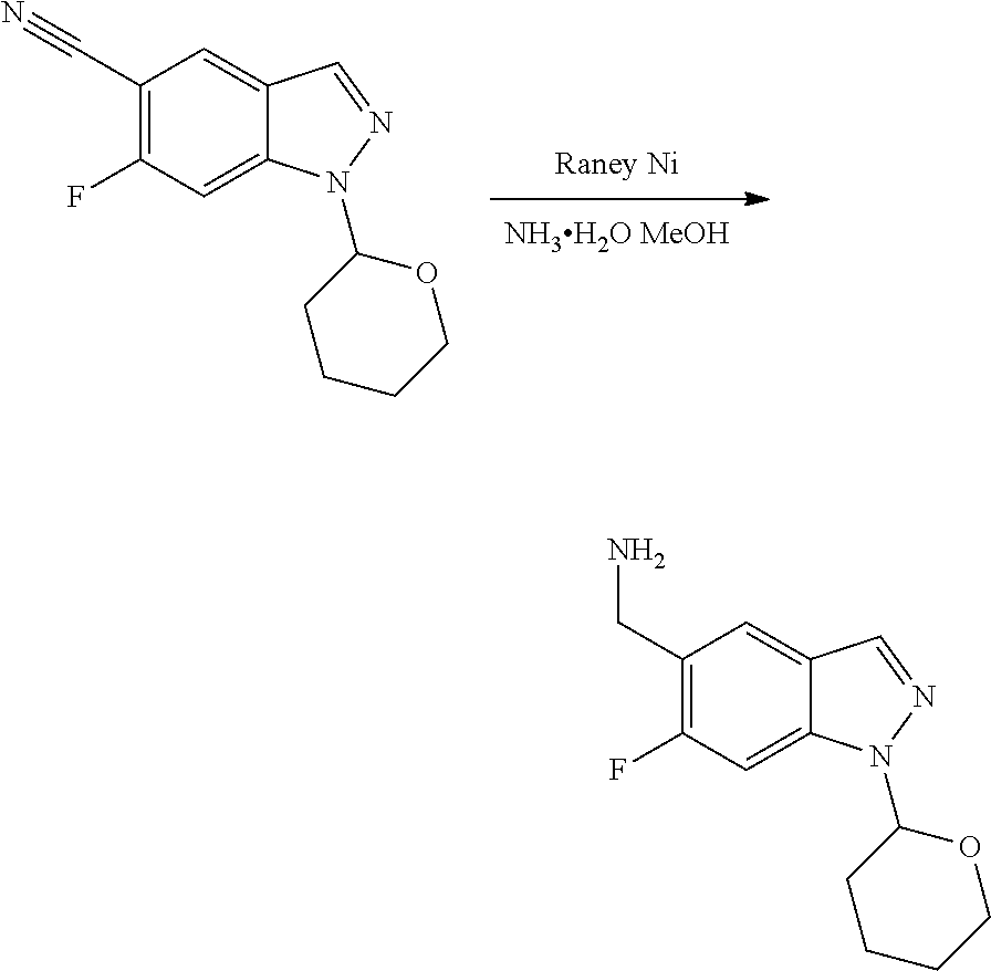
C1(C#N)=C(F)C=C2C(=C1)C=NN2C1CCCCO1.C1(CN)=C(F)C=C2C(=C1)C=NN2C1CCCCO1
